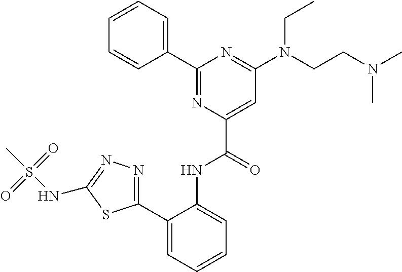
C1=CC=CC(C2=NC(C(=O)NC3=CC=CC=C3C3=NN=C(NS(C)(=O)=O)S3)=CC(N(CCN(C)C)CC)=N2)=C1
